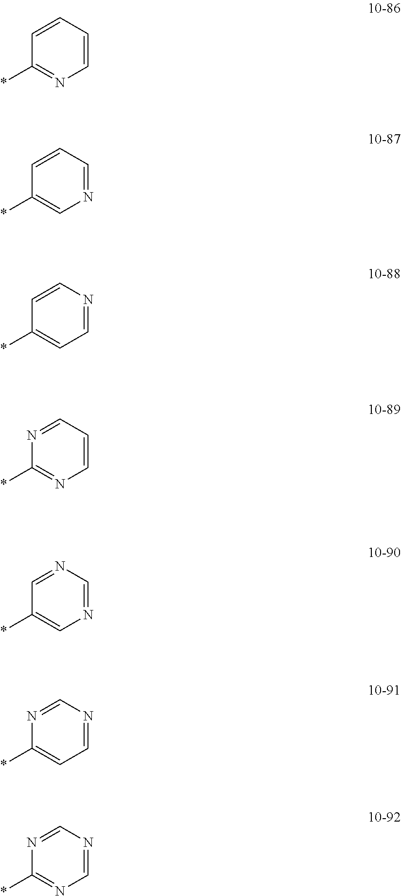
C1=CC=CN=C1*.C1=CC=NC=C1*.C1=CN=CC=C1*.N1=CC=CN=C1*.C1=NC=NC=C1*.N1=CN=CC=C1*.N1=CN=CN=C1*
